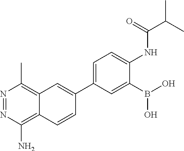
N1=NC(N)=C2C(=C1C)C=C(C1=CC=C(NC(C(C)C)=O)C(B(O)O)=C1)C=C2
